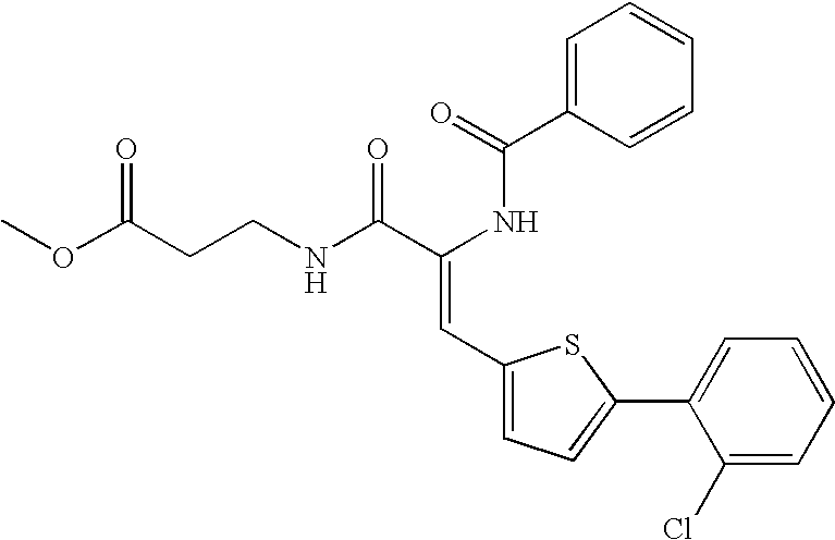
C1=C(C(=O)NC(C(NCCC(OC)=O)=O)=CC2=CC=C(C3=CC=CC=C3Cl)S2)C=CC=C1
